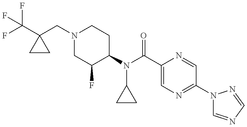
C(C1(CN2CC(F)C(N(C(C3=CN=C(N4C=NC=N4)C=N3)=O)C3CC3)CC2)CC1)(F)(F)F
